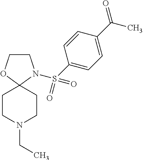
C1COC2(N1S(=O)(=O)C1=CC=C(C(=O)C)C=C1)CCN(CC)CC2
